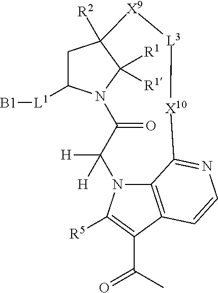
C1C([L1][B1])N2C([R1])([R1])C1([R2])[X9][L3][X10]C1=NC=CC3=C1N(C([H])([H])C2=O)C([R5])=C3C(C)=O
